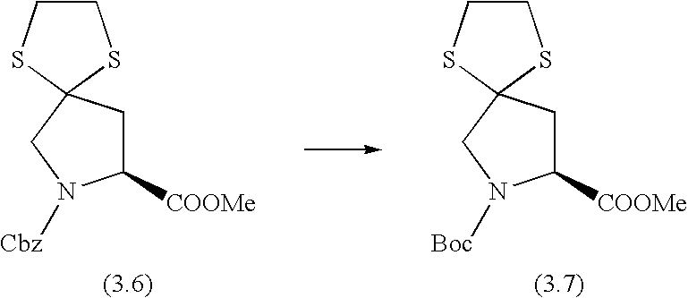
C1CSC2(S1)CC([COOMe])N([Cbz])C2.C1CSC2(S1)CC([COOMe])N([Boc])C2
